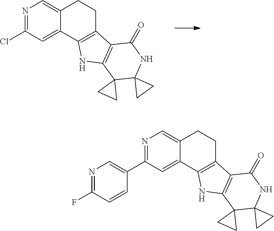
N1=C(Cl)C=C2C(=C1)CCC1=C2NC2=C1C(=O)NC1(C23CC3)CC1.N1=C(C2=CN=C(F)C=C2)C=C2C(=C1)CCC1=C2NC2=C1C(=O)NC1(C23CC3)CC1
